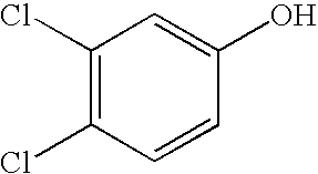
C1(Cl)=C(Cl)C=CC(O)=C1
